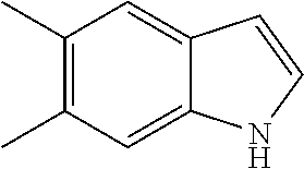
C1(C)=C(C)C=C2C(=C1)C=C[N H]2
